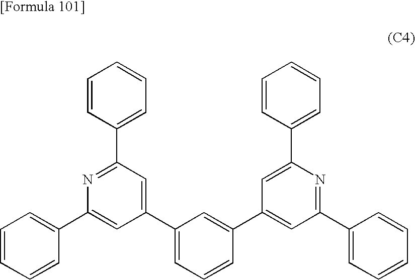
C1=CC=CC(C2=CC(C3=CC=CC(C4=CC(C5=CC=CC=C5)=NC(C5=CC=CC=C5)=C4)=C3)=CC(C3=CC=CC=C3)=N2)=C1
